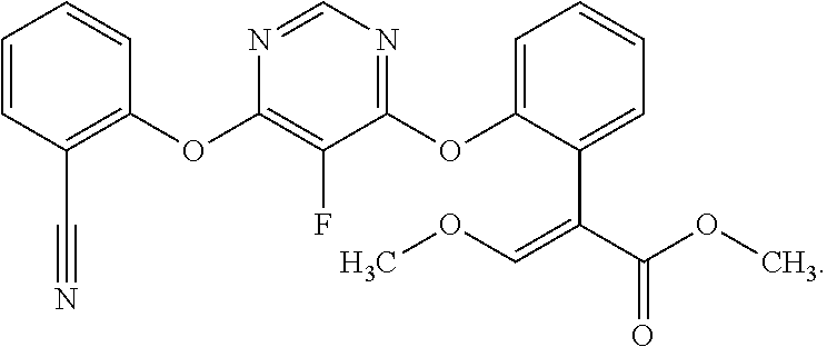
C1=CC(C#N)=C(OC2=C(F)C(OC3=CC=CC=C3C(=COC)C(OC)=O)=NC=N2)C=C1
